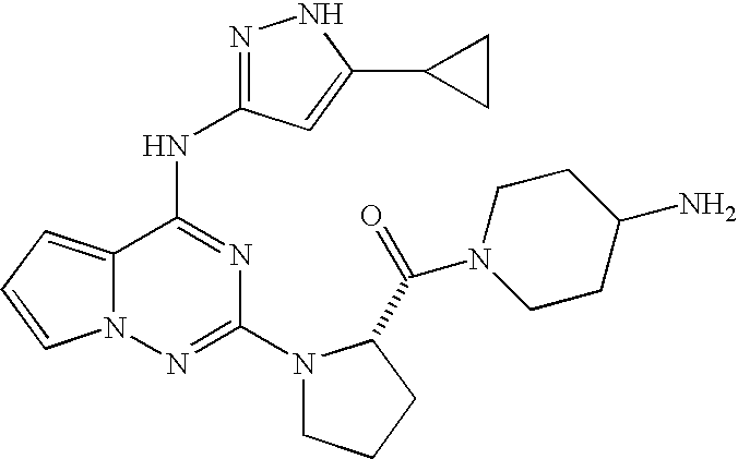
C12=CC=CN1N=C(N1CCCC1C(=O)N1CCC(N)CC1)N=C2NC1=NNC(C2CC2)=C1
